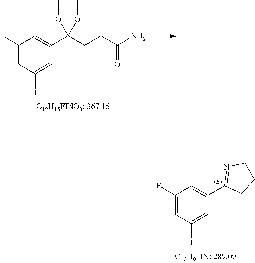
C1(F)=CC(I)=CC(C2=NCCC2)=C1.C1(F)=CC(I)=CC(C(CCC(N)=O)(OC)OC)=C1
